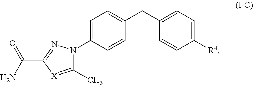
C1(C)=[X]C(C(N)=O)=NN1C1=CC=C(CC2=CC=C([R4])C=C2)C=C1
